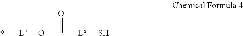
*[L7]OC([L8]S)=O
